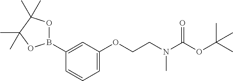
C1(B2OC(C)(C)C(C)(C)O2)=CC(OCCN(C(OC(C)(C)C)=O)C)=CC=C1
